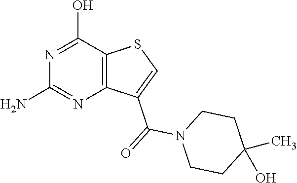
C1(N)=NC2=C(C(O)=N1)SC=C2C(=O)N1CCC(C)(O)CC1
